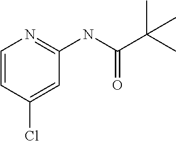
C1=CC(Cl)=CC(NC(C(C)(C)C)=O)=N1
